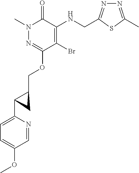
N1(C)N=C(OCC2C(C3=CC=C(OC)C=N3)C2)C(Br)=C(NCC2=NN=C(C)S2)C1=O
